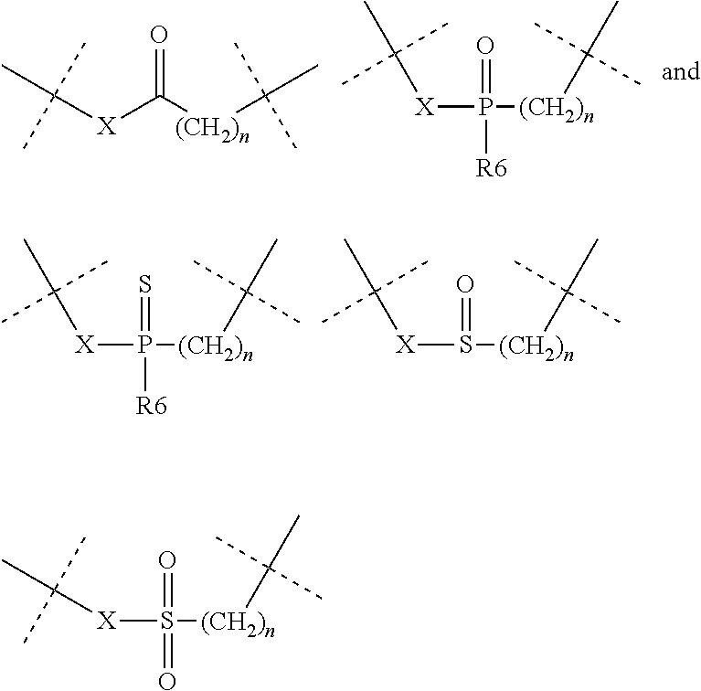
C([X]C([(CH2)n]C(C)(C)C)=O)(C)(C)C.P([(CH2)n]C(C)(C)C)([X]C(C)(C)C)(=O)[R6].S([(CH2)n]C(C)(C)C)([X]C(C)(C)C)=O.P([(CH2)n]C(C)(C)C)([X]C(C)(C)C)(=S)[R6].S([(CH2)n]C(C)(C)C)([X]C(C)(C)C)(=O)=O
